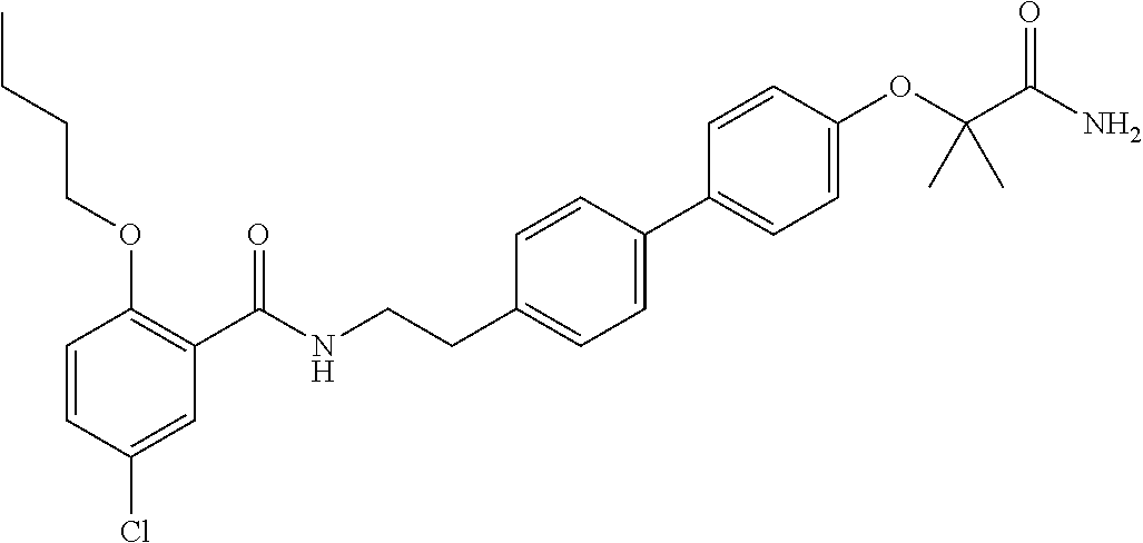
C1=CC(Cl)=CC(C(NCCC2=CC=C(C3=CC=C(OC(C(N)=O)(C)C)C=C3)C=C2)=O)=C1OCCCC
